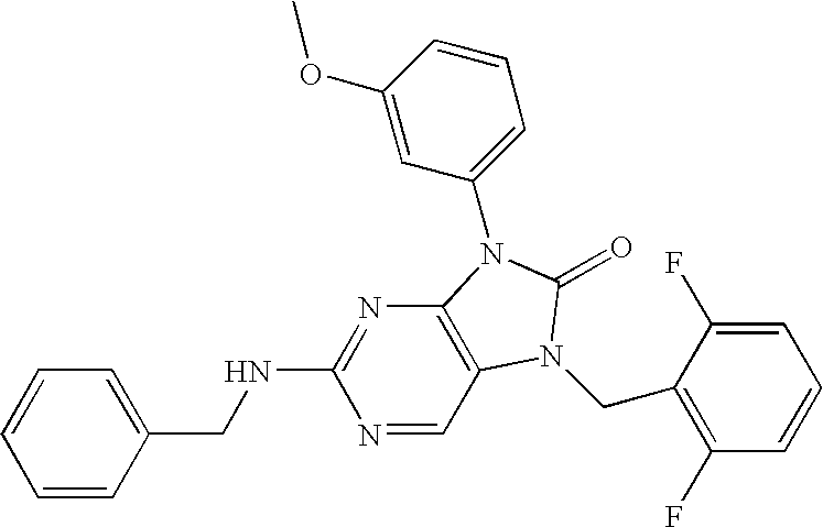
C1=CC(CNC2=NC3=C(C=N2)N(CC2=C(F)C=CC=C2F)C(=O)N3C2=CC=CC(OC)=C2)=CC=C1
